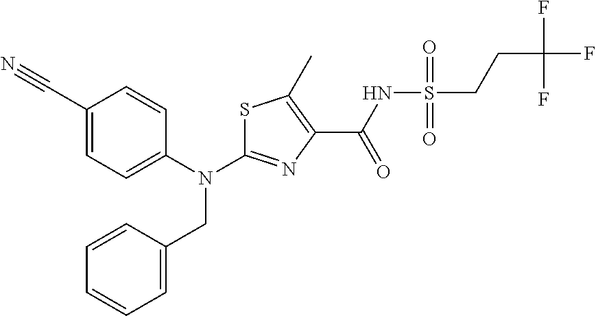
S1C(N(C2=CC=C(C#N)C=C2)CC2=CC=CC=C2)=NC(C(NS(CCC(F)(F)F)(=O)=O)=O)=C1C
